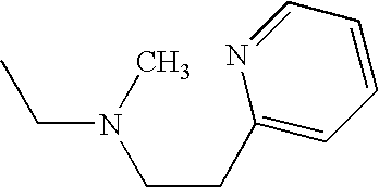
CCN(C)CCC1=CC=CC=N1
